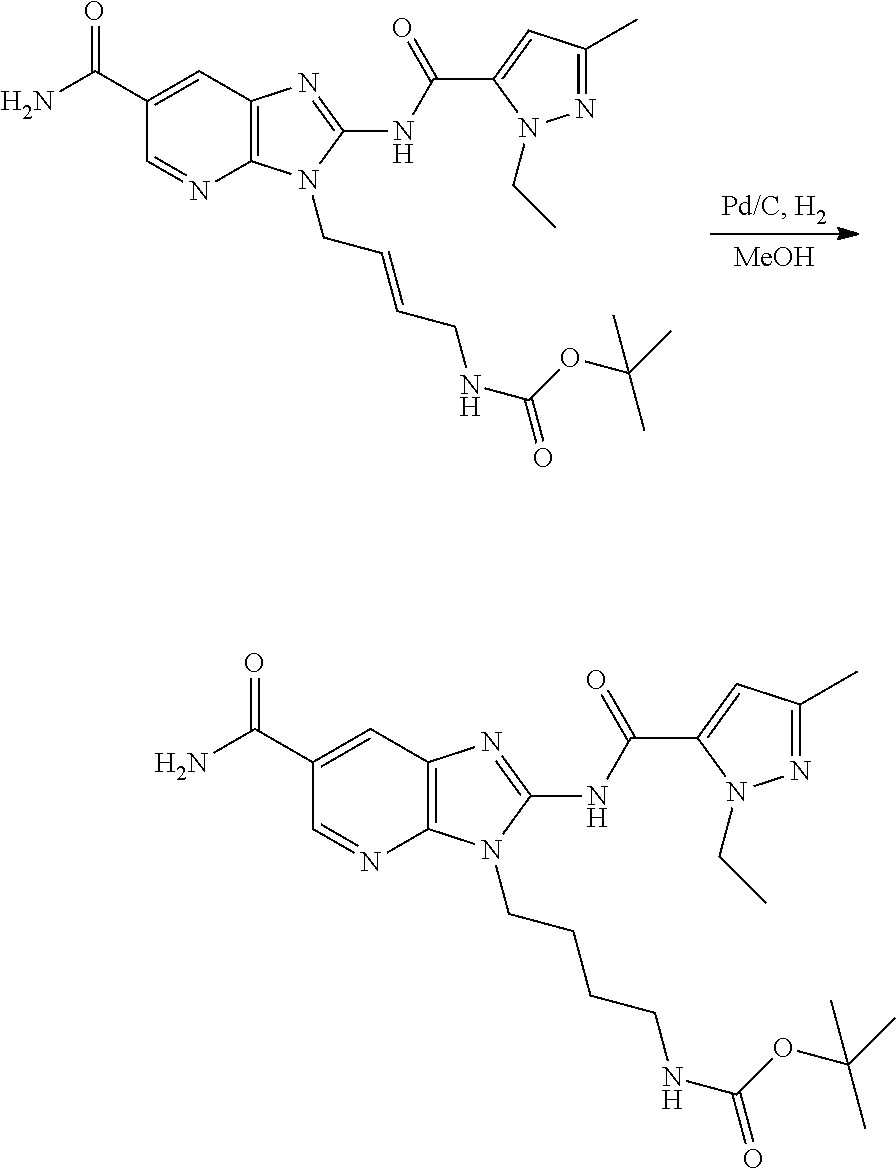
[MeOH].C12=C(C=C(C(N)=O)C=N1)N=C(NC(=O)C1=CC(C)=NN1CC)N2CC=CCNC(=O)OC(C)(C)C.C12=C(C=C(C(N)=O)C=N1)N=C(NC(=O)C1=CC(C)=NN1CC)N2CCCCNC(=O)OC(C)(C)C
